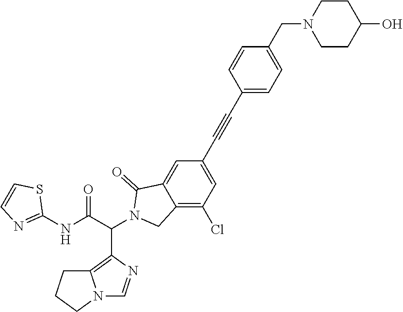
N12C=NC(C(C(NC3=NC=CS3)=O)N3CC4=C(Cl)C=C(C#CC5=CC=C(CN6CCC(O)CC6)C=C5)C=C4C3=O)=C1CCC2
